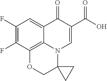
C12=CC(F)=C(F)C3=C1N(C=C(C(O)=O)C2=O)C1(CC1)CO3
